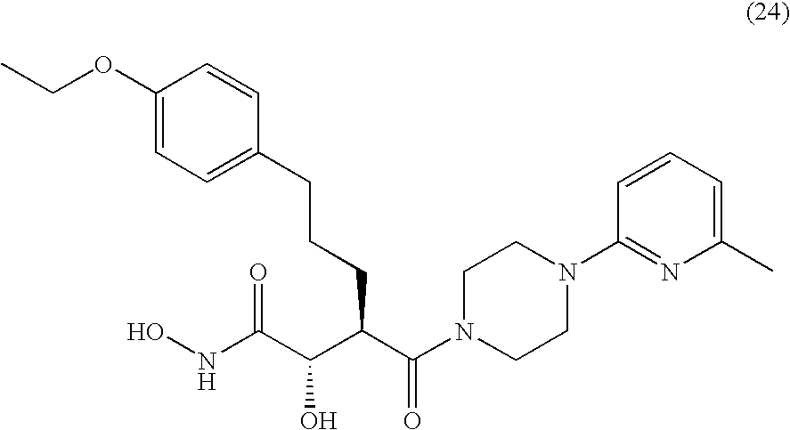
C1(OCC)=CC=C(CCCC(C(=O)N2CCN(C3=NC(C)=CC=C3)CC2)C(C(NO)=O)O)C=C1
